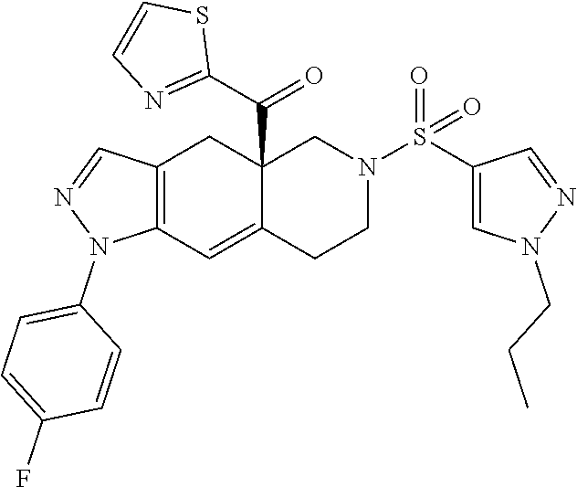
C12(C(C3=NC=CS3)=O)C(=CC3=C(C1)C=NN3C1=CC=C(F)C=C1)CCN(S(C1=CN(CCC)N=C1)(=O)=O)C2
